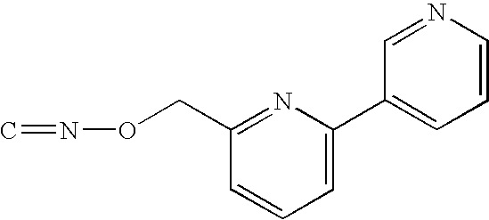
C1=CC=C(C2=CC=CN=C2)N=C1CON=C
